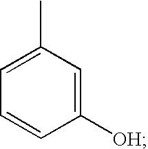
C1([OH])=CC(C)=CC=C1
